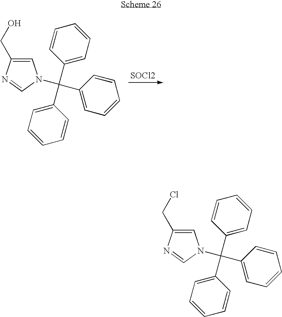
[SOCl2].C1=C(CO)N=CN1C(C1=CC=CC=C1)(C1=CC=CC=C1)C1=CC=CC=C1.C1=C(CCl)N=CN1C(C1=CC=CC=C1)(C1=CC=CC=C1)C1=CC=CC=C1
